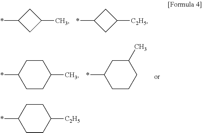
*C1CC(C)C1.*C1CC([C2H5])C1.*C1CCC(C)CC1.*C1CCCC(C)C1.*C1CCC([C2H5])CC1
